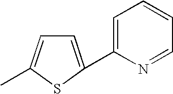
C1=C(C2=CC=CC=N2)SC(C)=C1
